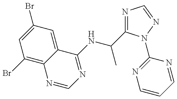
C1(Br)=C2C(=CC(Br)=C1)C(NC(C)C1=NC=NN1C1=NC=CC=N1)=NC=N2
